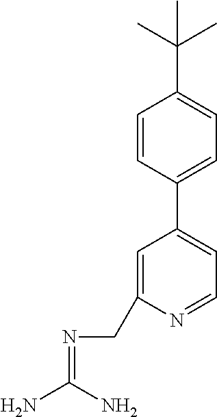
C1=CC(C2=CC=NC(CN=C(N)N)=C2)=CC=C1C(C)(C)C
